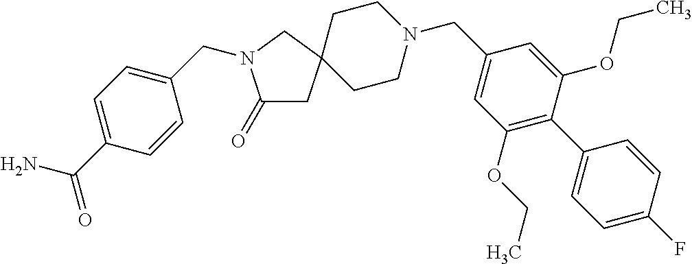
C1(=O)CC2(CN1CC1=CC=C(C(=O)N)C=C1)CCN(CC1=CC(OCC)=C(C3=CC=C(F)C=C3)C(OCC)=C1)CC2
